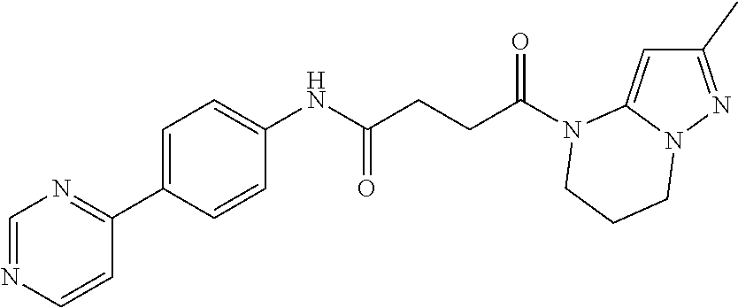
C1(C)=NN2C(=C1)N(C(CCC(NC1=CC=C(C3=NC=NC=C3)C=C1)=O)=O)CCC2
